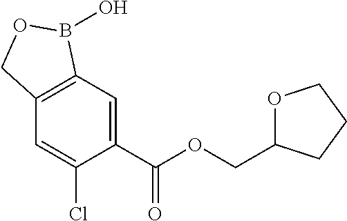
C1=C(C(OCC2OCCC2)=O)C(Cl)=CC2=C1B(O)OC2
